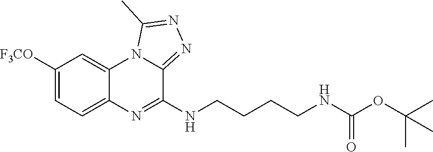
N1=C(NCCCCNC(OC(C)(C)C)=O)C2=NN=C(C)N2C2=CC([F3CO])=CC=C12
